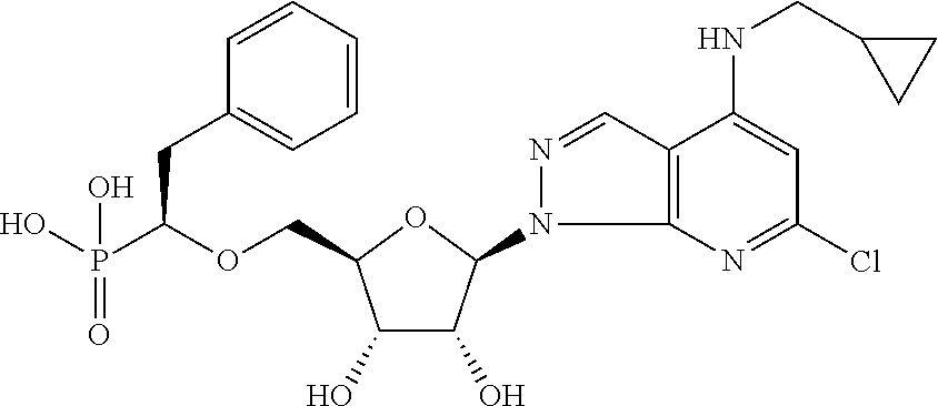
C(C1C(O)C(O)C(N2C3=C(C=N2)C(NCC2CC2)=CC(Cl)=N3)O1)OC(P(O)(=O)O)CC1=CC=CC=C1
